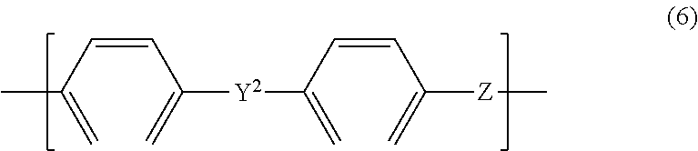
C(=CC(=C)C)C(=C)[Y2]C(=C)C=CC(=C)[Z]C
